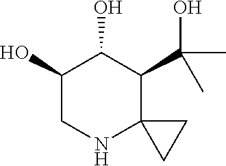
C1(O)CNC2(C(C(O)(C)C)C1O)CC2
